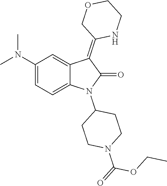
C1(N(C)C)=CC=C2C(=C1)C(=C1NCCOC1)C(=O)N2C1CCN(C(=O)OCC)CC1
